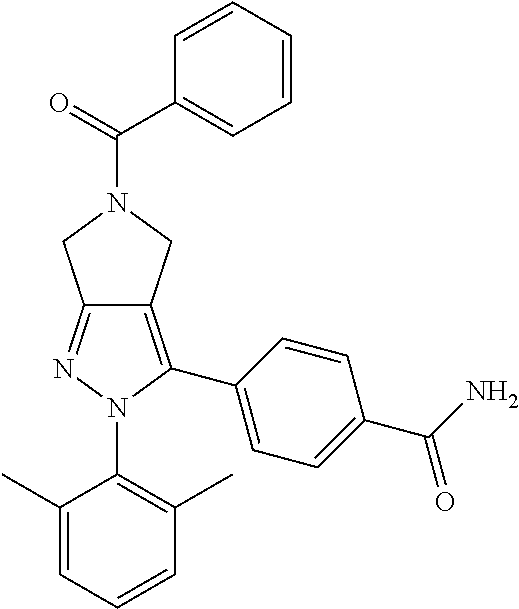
C1(C)=CC=CC(C)=C1N1C(C2=CC=C(C(N)=O)C=C2)=C2C(=N1)CN(C(C1=CC=CC=C1)=O)C2
